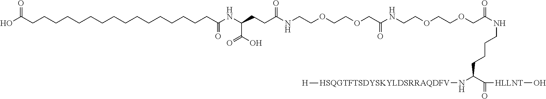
C(CCCC(N[HSQGTFTSDYSKYLDSRRAQDFV][H])C(=O)[HLLNT]O)NC(COCCOCCNC(COCCOCCNC(CCC(NC(CCCCCCCCCCCCCCCCC(O)=O)=O)C(O)=O)=O)=O)=O
